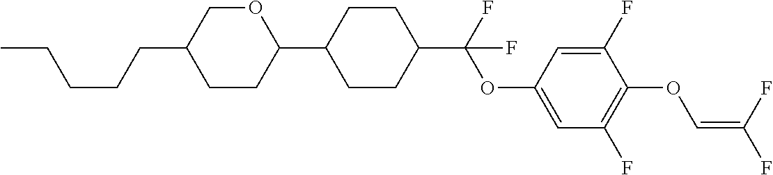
C1CC(C2CCC(C(F)(OC3=CC(F)=C(OC=C(F)F)C(F)=C3)F)CC2)OCC1CCCCC
